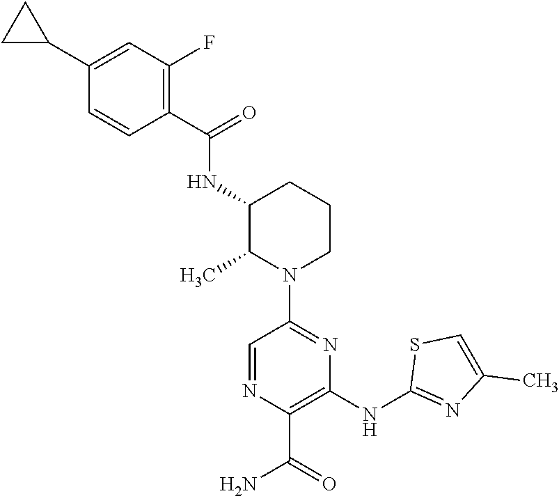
C1(NC(=O)C2=C(F)C=C(C3CC3)C=C2)CCCN(C2=NC(NC3=NC(C)=CS3)=C(C(=O)N)N=C2)C1C
